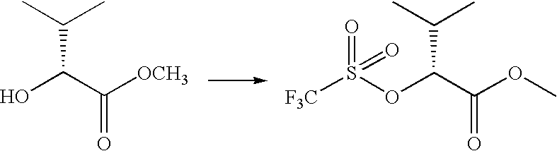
O(C(C(OC)=O)C(C)C)S([F3C])(=O)=O.OC(C([OCH3])=O)C(C)C
